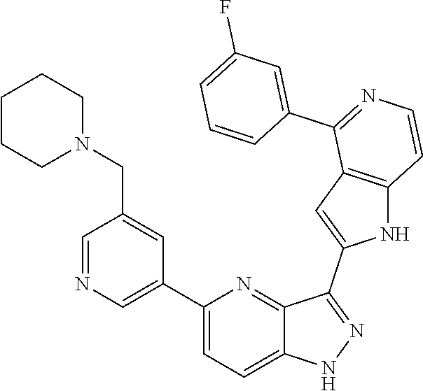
C1(C2=CN=CC(CN3CCCCC3)=C2)=CC=C2C(=N1)C(C1=CC3=C(N1)C=CN=C3C1=CC(F)=CC=C1)=NN2
